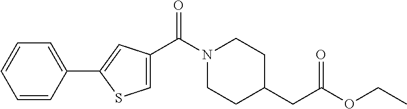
N1(C(=O)C2=CSC(C3=CC=CC=C3)=C2)CCC(CC(OCC)=O)CC1
